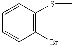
C1=CC(Br)=C(SC)C=C1
